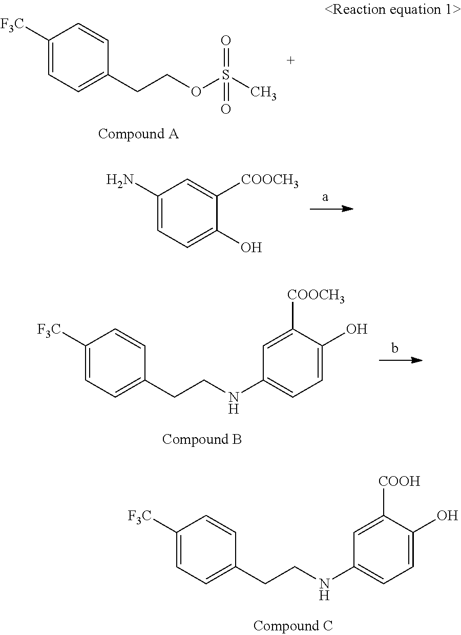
C1([F3C])=CC=C(CCOS(C)(=O)=O)C=C1.C1(N)=CC=C(O)C([COOCH3])=C1.C1([F3C])=CC=C(CCNC2=CC=C(O)C([COOCH3])=C2)C=C1.C1([F3C])=CC=C(CCNC2=CC=C(O)C([COOH])=C2)C=C1
